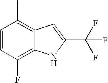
C1=CC(F)=C2C(=C1C)C=C(C(F)(F)F)N2
